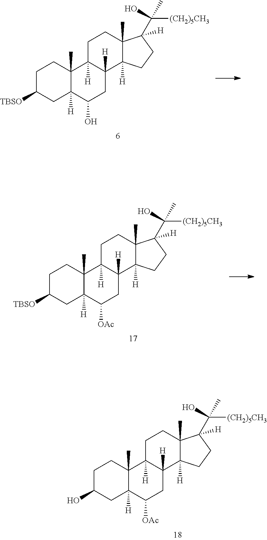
C1C(O)CC2([H])C(C)(C1)C1([H])C([H])(CC2[OAc])C2([H])C(C)(CC1)C([H])(C([(CH2)5CH3])(C)O)CC2.C1C([TBSO])CC2([H])C(C)(C1)C1([H])C([H])(CC2O)C2([H])C(C)(CC1)C([H])(C([(CH2)5CH3])(C)O)CC2.C1C([TBSO])CC2([H])C(C)(C1)C1([H])C([H])(CC2[OAc])C2([H])C(C)(CC1)C([H])(C([(CH2)5CH3])(C)O)CC2
